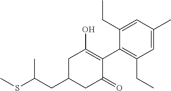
CSC(CC1CC(=O)C(C2=C(CC)C=C(C)C=C2CC)=C(O)C1)C
